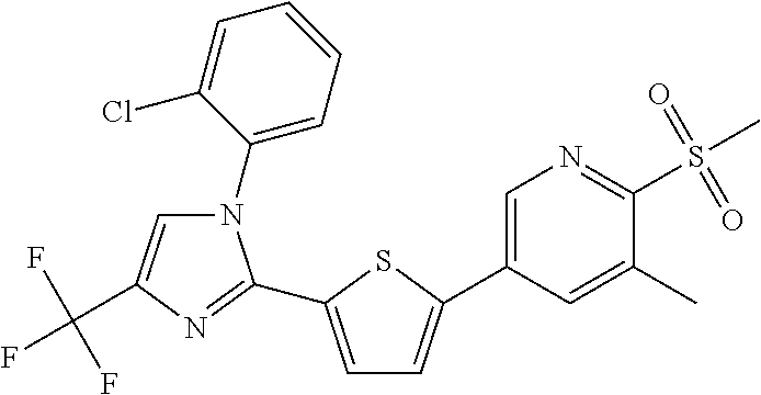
C1(N2C=C(C(F)(F)F)N=C2C2=CC=C(C3=CN=C(S(C)(=O)=O)C(C)=C3)S2)=CC=CC=C1Cl
